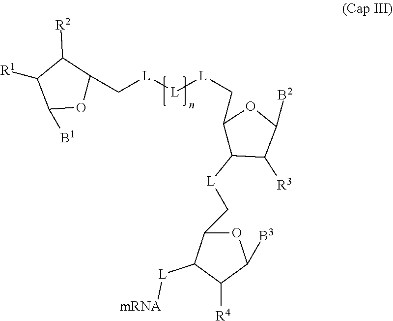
C([L][L][L]CC1OC([B1])C([R1])C1[R2])C1C([L]CC2OC([B3])C([R4])C2[L][mRNA])C([R3])C([B2])O1
